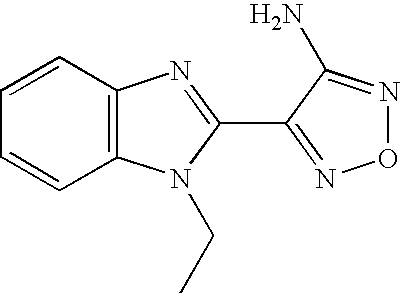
C1=CC2=C(C=C1)N(CC)C(C1=NON=C1N)=N2
